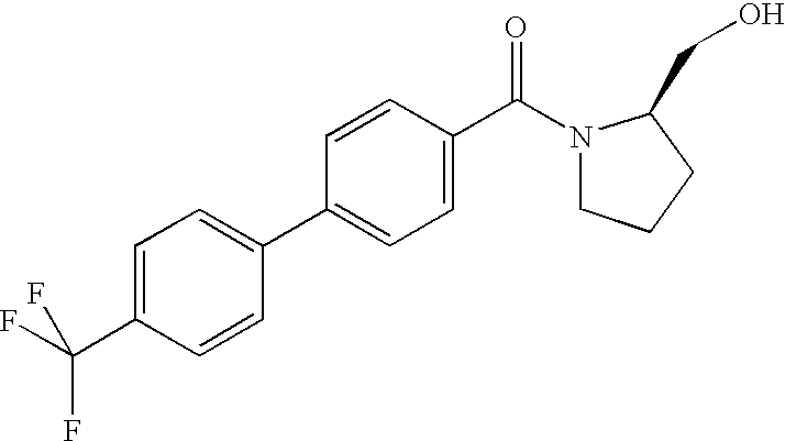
C1=C(C(F)(F)F)C=CC(C2=CC=C(C(=O)N3CCCC3CO)C=C2)=C1
